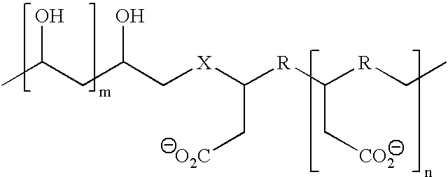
CC(CC(C[X]C([R]C([R]CC)C[CO2])C[O2C])O)O
